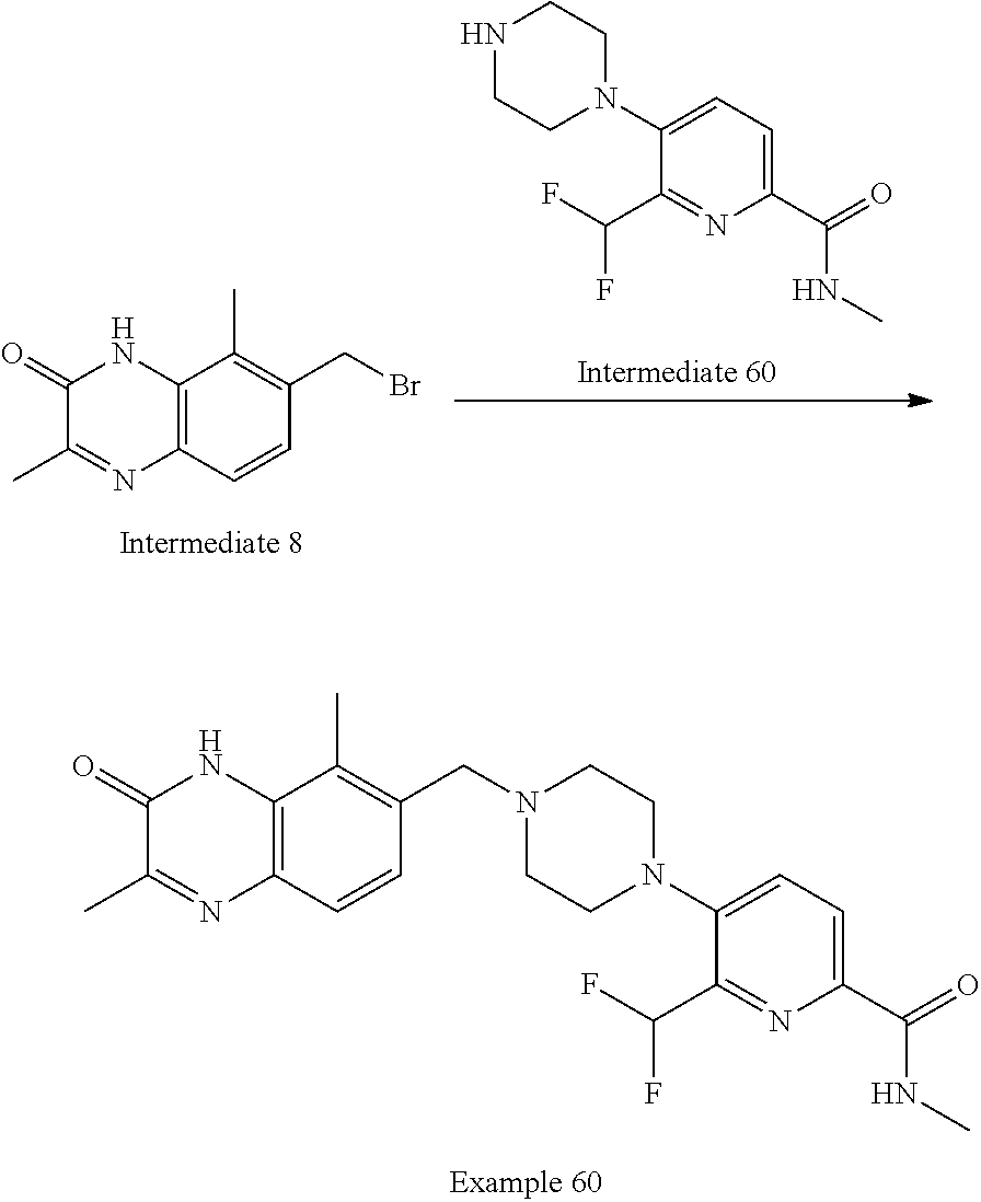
C1=CC2=C(C(C)=C1CBr)NC(=O)C(C)=N2.C1(C(=O)NC)=CC=C(N2CCNCC2)C(C(F)F)=N1.C1=CC2=C(C(C)=C1CN1CCN(C3=CC=C(C(=O)NC)N=C3C(F)F)CC1)NC(=O)C(C)=N2
